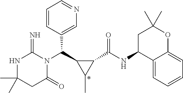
CC1(C)NC(=N)N(C(C2C(C)C2C(NC2C3=CC=CC=C3OC(C)(C)C2)=O)C2=CN=CC=C2)C(=O)C1
